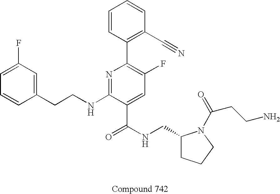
C1=CC(CCNC2=NC(C3=C(C#N)C=CC=C3)=C(F)C=C2C(NCC2CCCN2C(=O)CCN)=O)=CC(F)=C1
